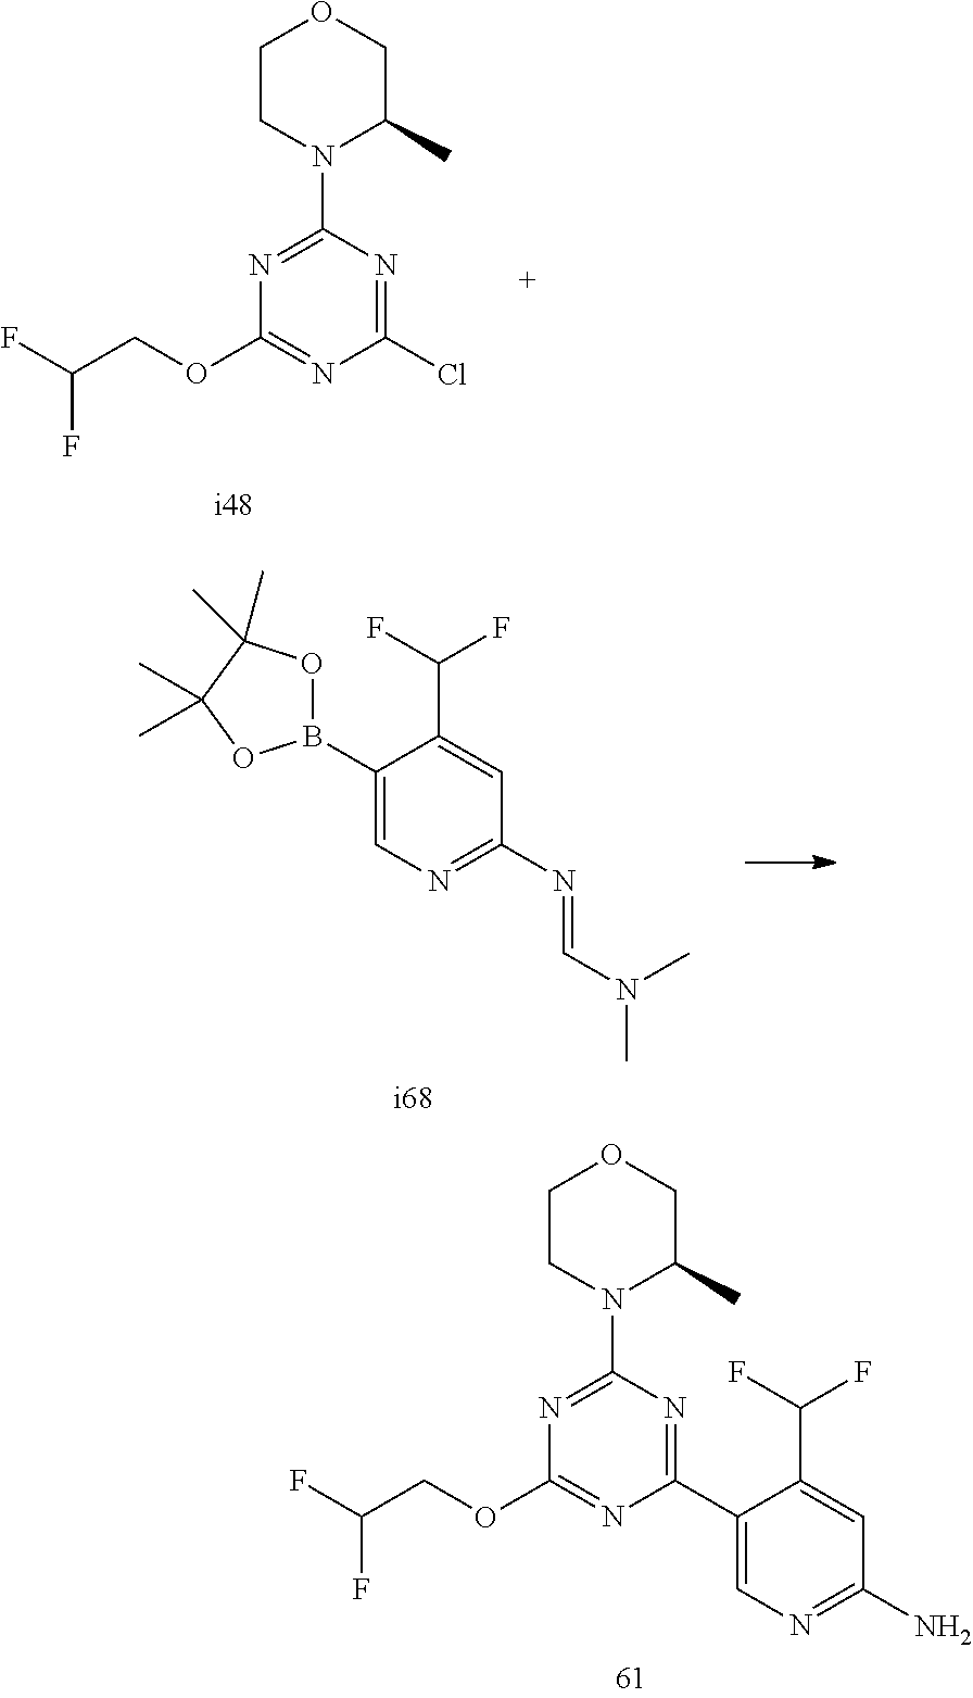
C1(B2OC(C)(C)C(C)(C)O2)=CN=C(N=CN(C)C)C=C1C(F)F.C1(C2=CN=C(N)C=C2C(F)F)=NC(N2C(C)COCC2)=NC(OCC(F)F)=N1.C1(Cl)=NC(N2C(C)COCC2)=NC(OCC(F)F)=N1
